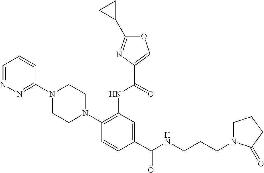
C1(C(NCCCN2CCCC2=O)=O)=CC(NC(=O)C2=COC(C3CC3)=N2)=C(N2CCN(C3=NN=CC=C3)CC2)C=C1
